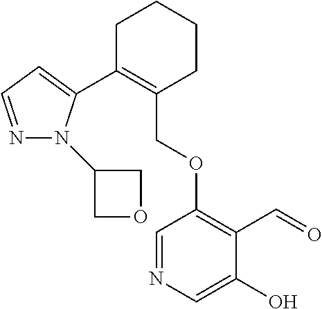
C1C(C2=CC=NN2C2COC2)=C(COC2=C(C=O)C(O)=CN=C2)CCC1
